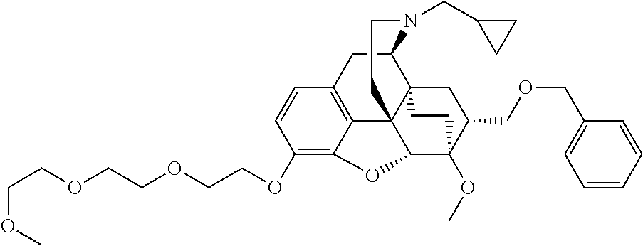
C1(OCCOCCOCCOC)=C2C3=C(C=C1)CC1C45C3(C(C(OC)(C(COCC3=CC=CC=C3)C4)CC5)O2)CCN1CC1CC1
